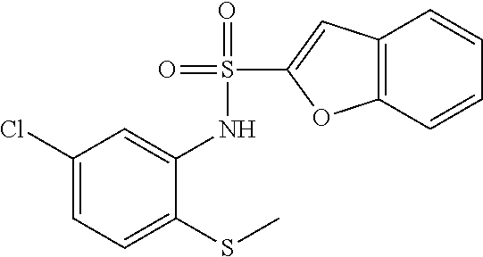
C1(Cl)=CC=C(SC)C(NS(C2=CC3=C(O2)C=CC=C3)(=O)=O)=C1
